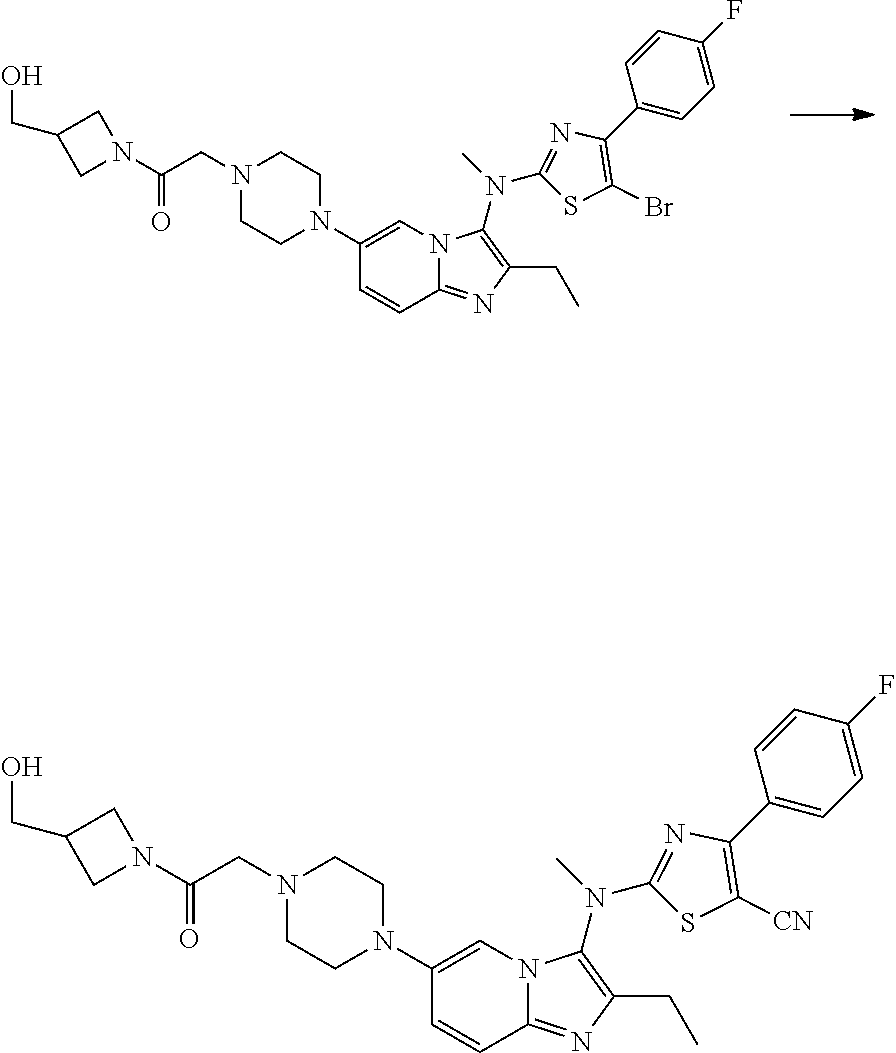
N1(CC(N2CC(CO)C2)=O)CCN(C2=CN3C(=NC(CC)=C3N(C3=NC(C4=CC=C(F)C=C4)=C(Br)S3)C)C=C2)CC1.N1(CC(=O)N2CC(CO)C2)CCN(C2=CN3C(=NC(CC)=C3N(C3=NC(C4=CC=C(F)C=C4)=C([CN])S3)C)C=C2)CC1
